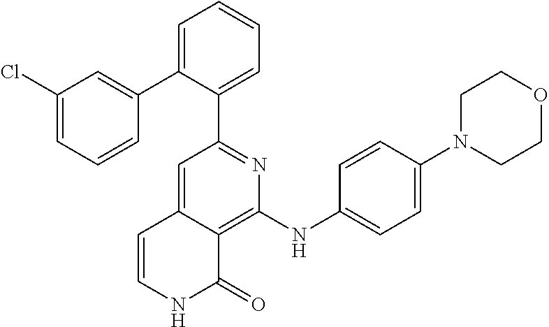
C1(C2=CC=CC=C2C2=CC(Cl)=CC=C2)=NC(NC2=CC=C(N3CCOCC3)C=C2)=C2C(=C1)C=CNC2=O
